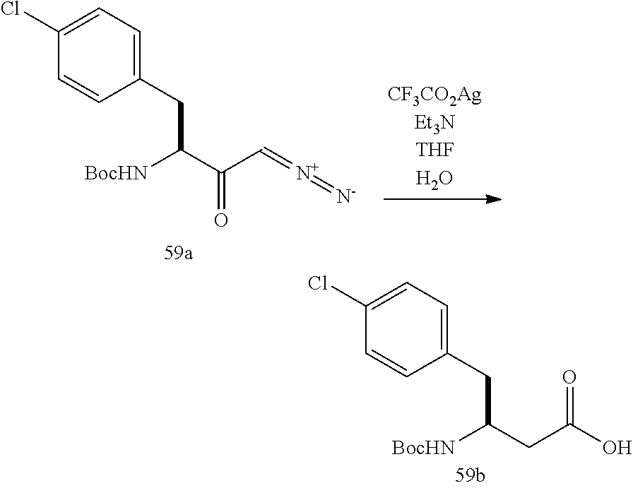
C1(CC(CC(O)=O)[BocHN])=CC=C(Cl)C=C1.C1(CC(C(C=[N+]=[N-])=O)[BocHN])=CC=C(Cl)C=C1
